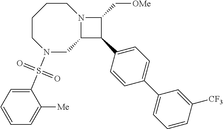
N1(S(C2=CC=CC=C2[Me])(=O)=O)CC2N(CCCC1)C(C[OMe])C2C1=CC=C(C2=CC=CC([CF3])=C2)C=C1
